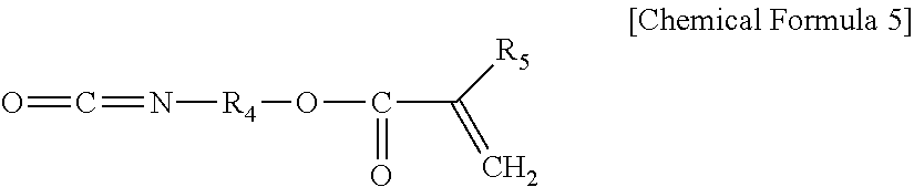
N([R4]OC(=O)C([R5])=C)=C=O
